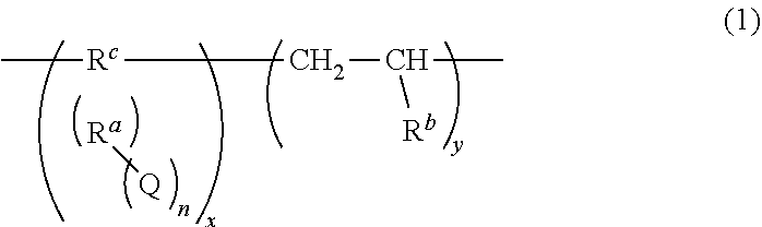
C[Rc]CC([Rb])C.[Ra][Q]
